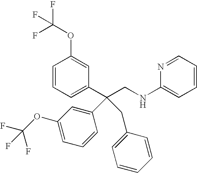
C1=CC=C(C(CNC2=CC=CC=N2)(C2=CC(OC(F)(F)F)=CC=C2)CC2=CC=CC=C2)C=C1OC(F)(F)F
